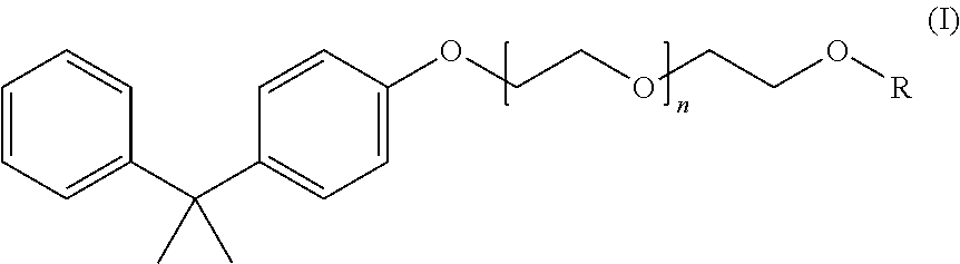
C1=CC=C(C(C2=CC=C(OCCOCCO[R])C=C2)(C)C)C=C1
